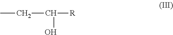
C(C([R])O)C
